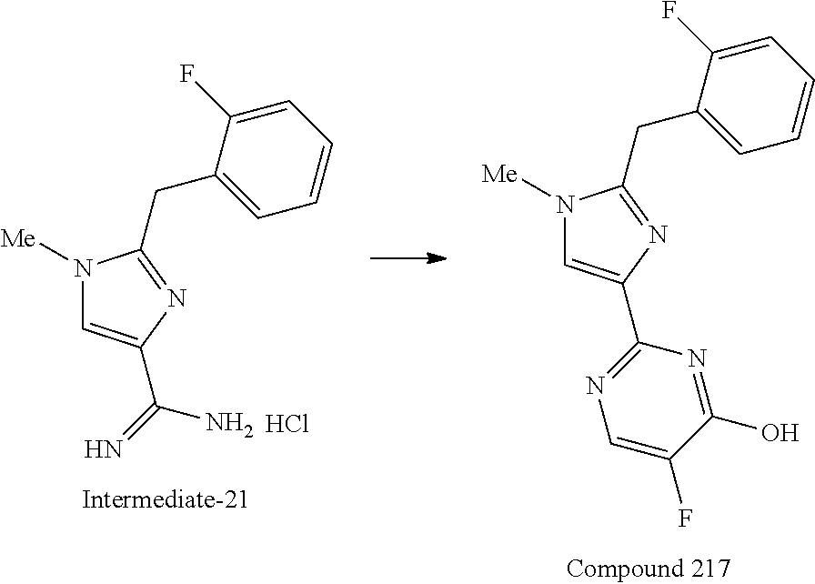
N1([Me])C=C(C(=N)N)N=C1CC1=CC=CC=C1F.Cl.N1([Me])C=C(C2=NC=C(F)C(O)=N2)N=C1CC1=CC=CC=C1F
